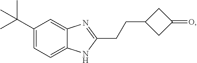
C1(C(C)(C)C)=CC=C2C(=C1)N=C(CCC1CC(=O)C1)N2
